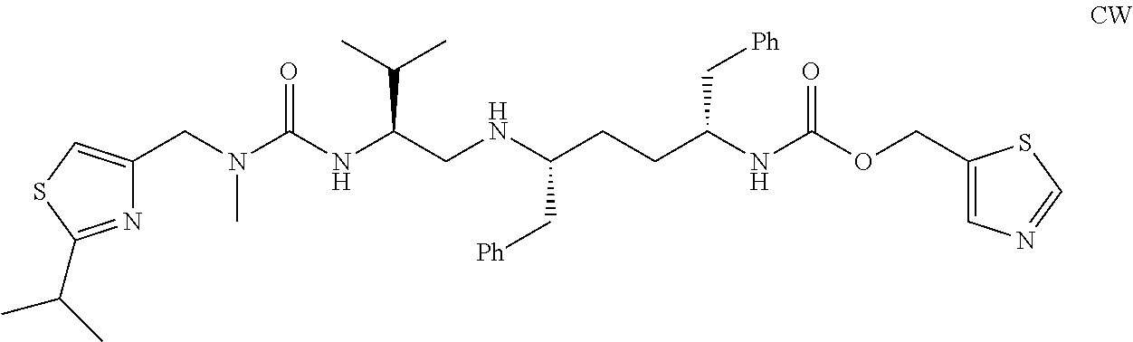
C1(CN(C(NC(CNC(CCC(NC(OCC2=CN=CS2)=O)C[Ph])C[Ph])C(C)C)=O)C)=CSC(C(C)C)=N1
